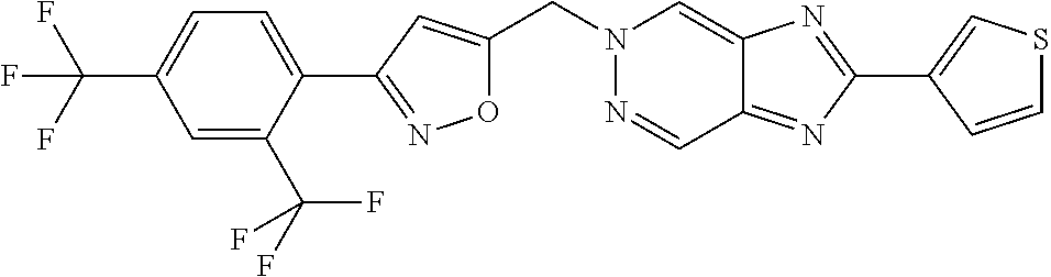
O1C(CN2N=CC3=NC(C4=CSC=C4)=NC3=C2)=CC(C2=CC=C(C(F)(F)F)C=C2C(F)(F)F)=N1
